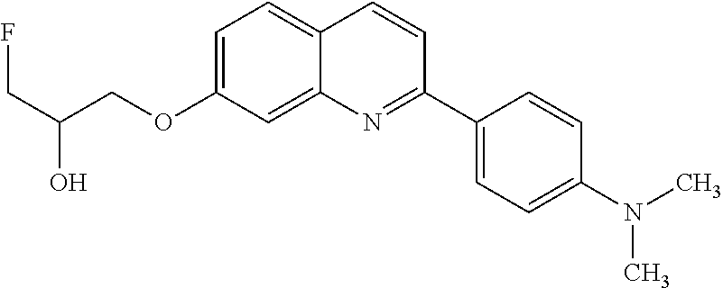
C1=C(OCC(CF)O)C=C2C(=C1)C=CC(C1=CC=C(N(C)C)C=C1)=N2
